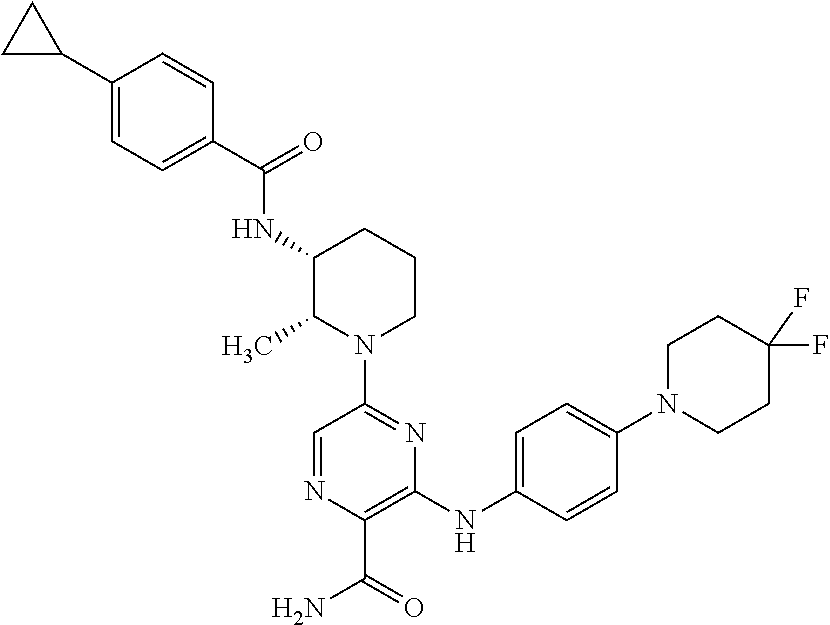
C1(C(=O)NC2C(C)N(C3=NC(NC4=CC=C(N5CCC(F)(F)CC5)C=C4)=C(C(=O)N)N=C3)CCC2)=CC=C(C2CC2)C=C1
